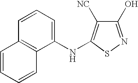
C1(O)=NSC(NC2=CC=CC3=C2C=CC=C3)=C1[NC]
